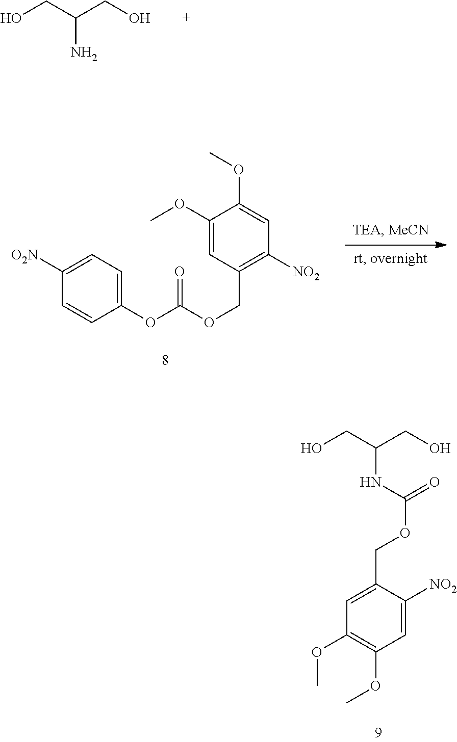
OCC(N)CO.C1(OC(=O)OCC2=C([NO2])C=C(OC)C(OC)=C2)=CC=C([O2N])C=C1.OCC(NC(=O)OCC1=CC(OC)=C(OC)C=C1[NO2])CO
